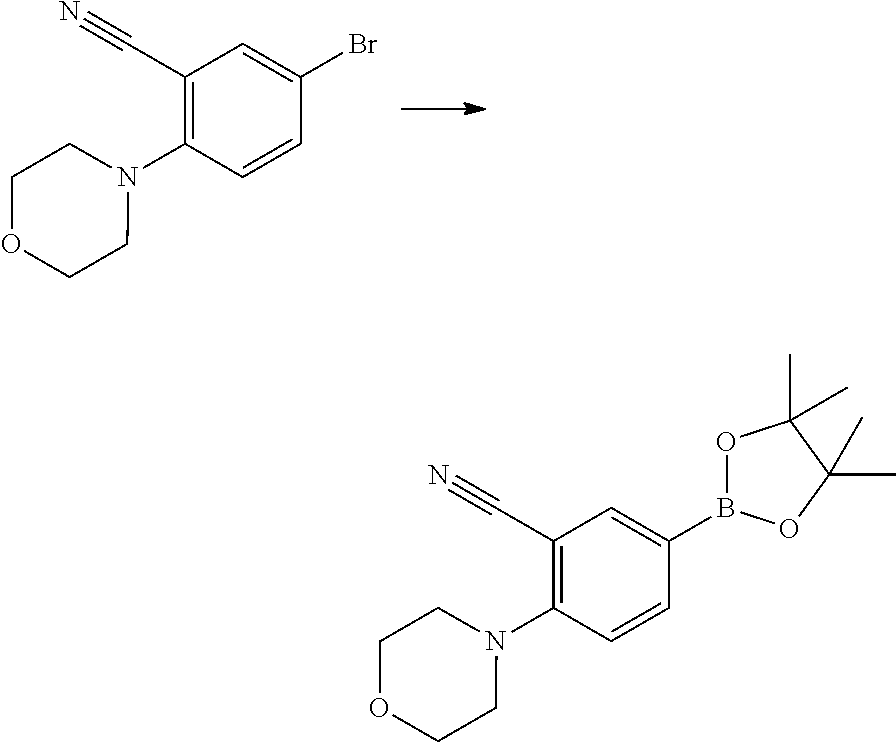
C1(C#N)=C(N2CCOCC2)C=CC(Br)=C1.C1(C#N)=C(N2CCOCC2)C=CC(B2OC(C)(C)C(C)(C)O2)=C1
